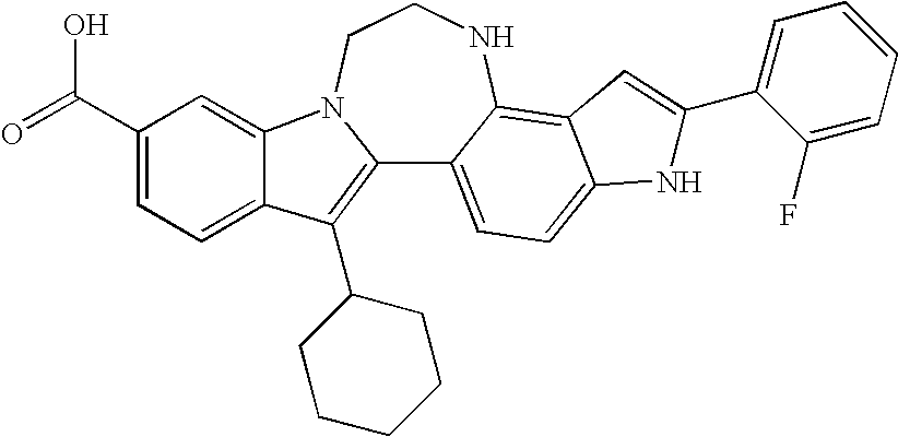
C12=C(C3CCCCC3)C3=CC=C(C(=O)O)C=C3N1CCNC1=C3C(=CC=C21)NC(C1=CC=CC=C1F)=C3
